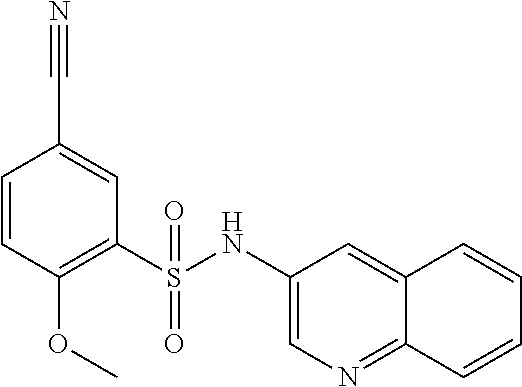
C1=CC(OC)=C(S(=O)(=O)NC2=CN=C3C(=C2)C=CC=C3)C=C1C#N
